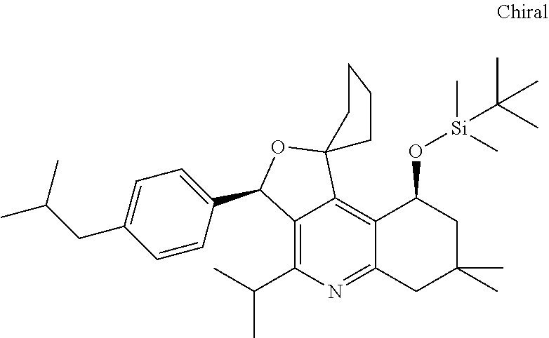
C12=C(C(C)C)N=C3C(=C1C1(OC2C2=CC=C(CC(C)C)C=C2)CCCC1)C(O[Si](C)(C)C(C)(C)C)CC(C)(C)C3
